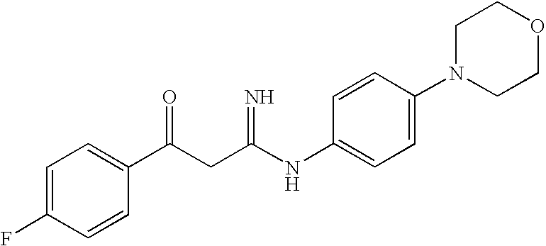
C1=C(F)C=CC(C(CC(NC2=CC=C(N3CCOCC3)C=C2)=N)=O)=C1
